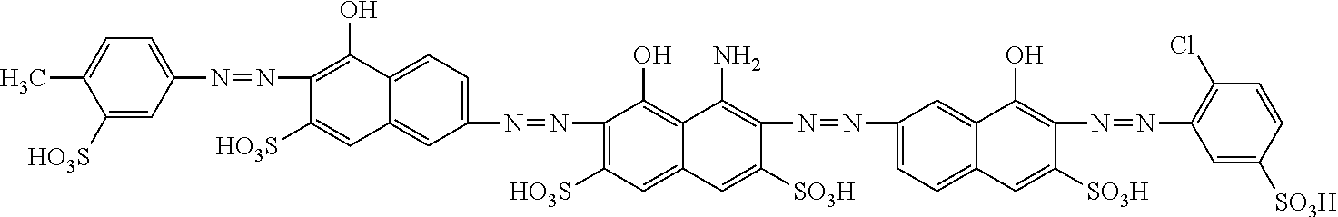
C1([HO3S])=CC(N=NC2=C(O)C3=CC=C(N=NC4=C([HO3S])C=C5C(=C4O)C(N)=C(N=NC4=CC=C6C(=C4)C(O)=C(N=NC4=C(Cl)C=CC([SO3H])=C4)C([SO3H])=C6)C([SO3H])=C5)C=C3C=C2[HO3S])=CC=C1C
